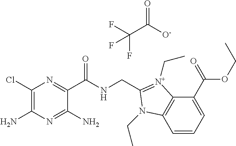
C1(Cl)=C(N)N=C(N)C(C(NCC2=[N+](CC)C3=C(C=CC=C3C(OCC)=O)N2CC)=O)=N1.O=C(C(F)(F)F)[O-]
